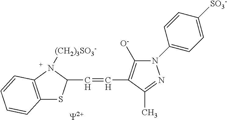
[Y].C(=CC1=C([O-])N(C2=CC=C([SO3-])C=C2)N=C1C)C1SC2=C(N1[(CH2)3SO3-])C=CC=C2
